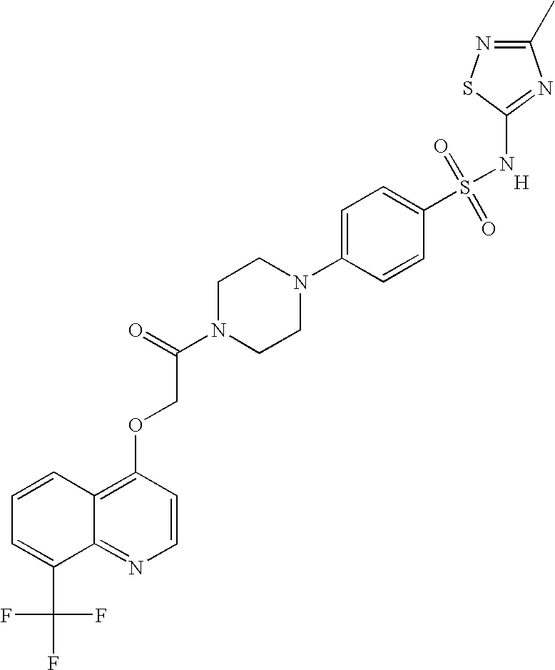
C12=C(OCC(N3CCN(C4=CC=C(S(=O)(=O)NC5=NC(C)=NS5)C=C4)CC3)=O)C=CN=C1C(C(F)(F)F)=CC=C2.[H]
